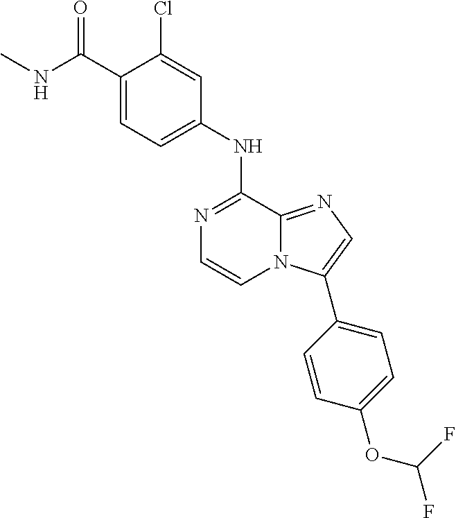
N1=C(NC2=CC=C(C(NC)=O)C(Cl)=C2)C2=NC=C(C3=CC=C(OC(F)F)C=C3)N2C=C1
